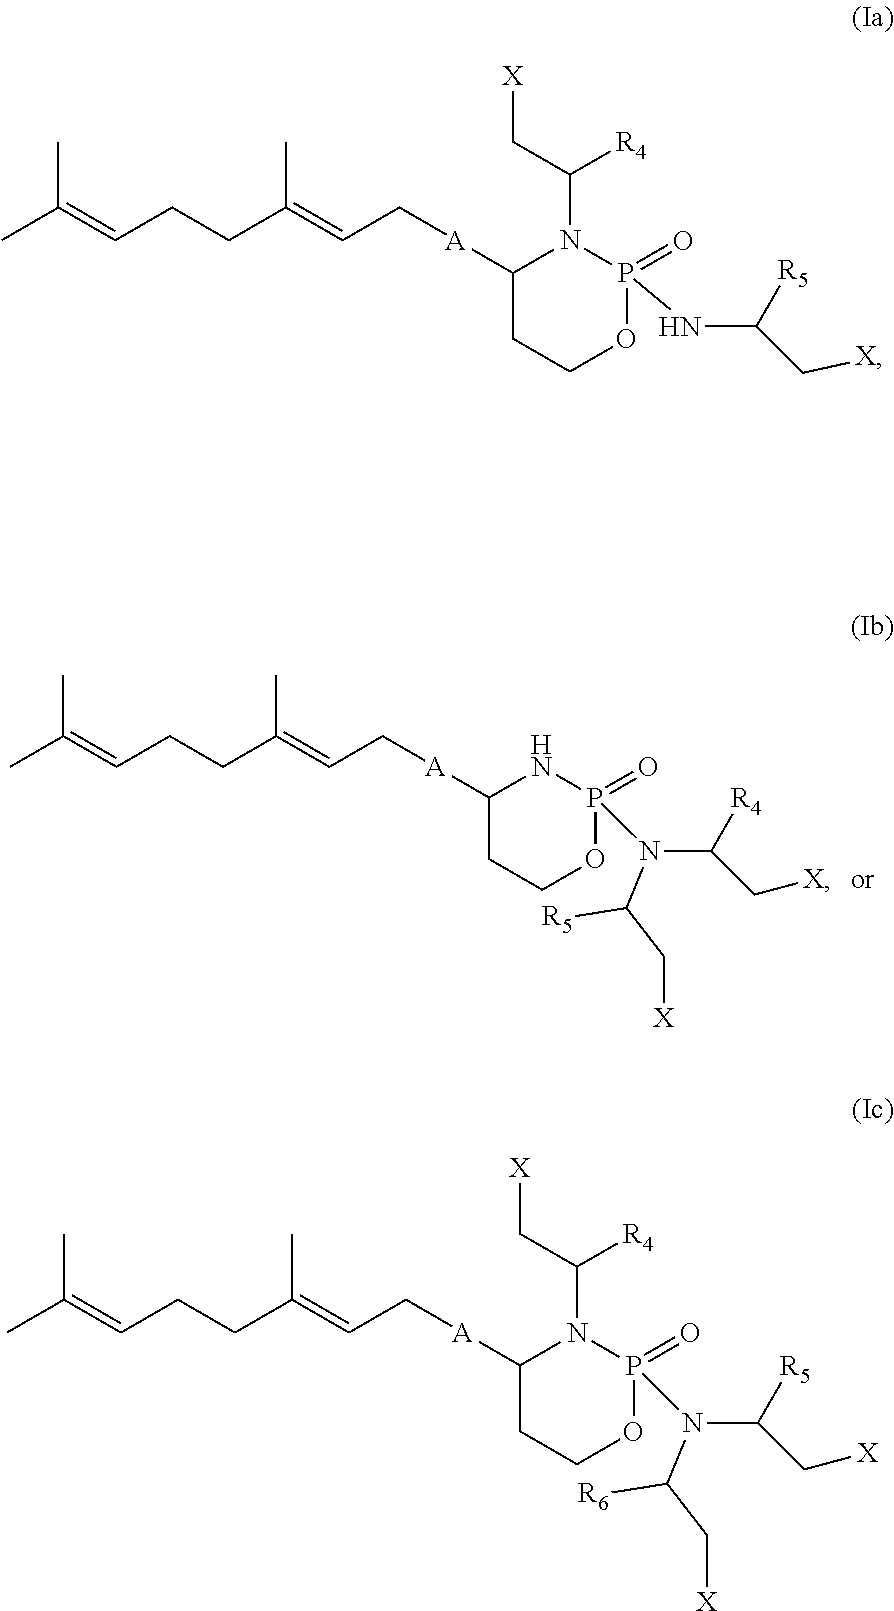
CC(=CCCC(=CC[A]C1CCOP(=O)(N(C(C[X])[R4])C(C[X])[R5])N1)C)C.CC(=CCCC(=CC[A]C1CCOP(=O)(N(C(C[X])[R5])C(C[X])[R6])N1C(C[X])[R4])C)C.CC(=CCCC(=CC[A]C1CCOP(=O)(NC(C[X])[R5])N1C(C[X])[R4])C)C
